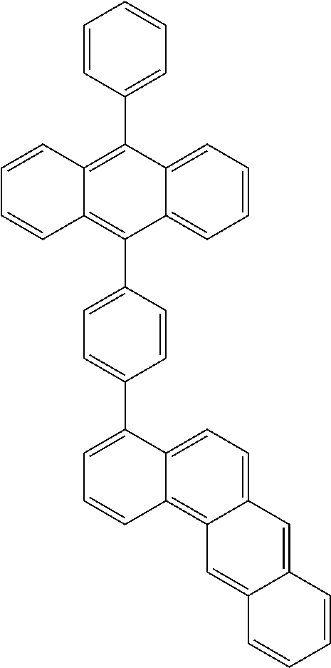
C1=CC=C2C(=C1)C(C1=CC=C(C3=CC=CC4=C5C(=CC=C34)C=C3C(=C5)C=CC=C3)C=C1)=C1C(=C2C2=CC=CC=C2)C=CC=C1
